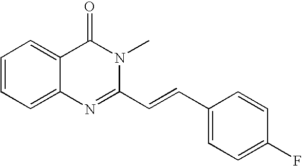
C1=CC=C2C(=C1)C(=O)N(C)C(C=CC1=CC=C(F)C=C1)=N2
